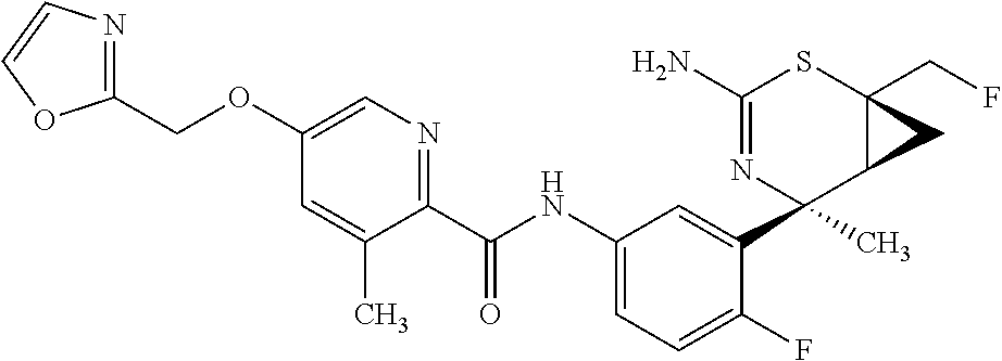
C1(N)=NC(C2=CC(NC(C3=NC=C(OCC4=NC=CO4)C=C3C)=O)=CC=C2F)(C)C2C(CF)(S1)C2
